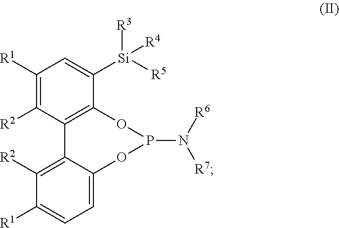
C1([R1])=C([R2])C2=C(C([Si]([R3])([R4])[R5])=C1)OP(N([R6])[R7])OC1=CC=C([R1])C([R2])=C21
